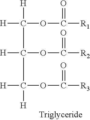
[H]C(C(C([H])([H])OC([R3])=O)([H])OC([R2])=O)([H])OC([R1])=O
